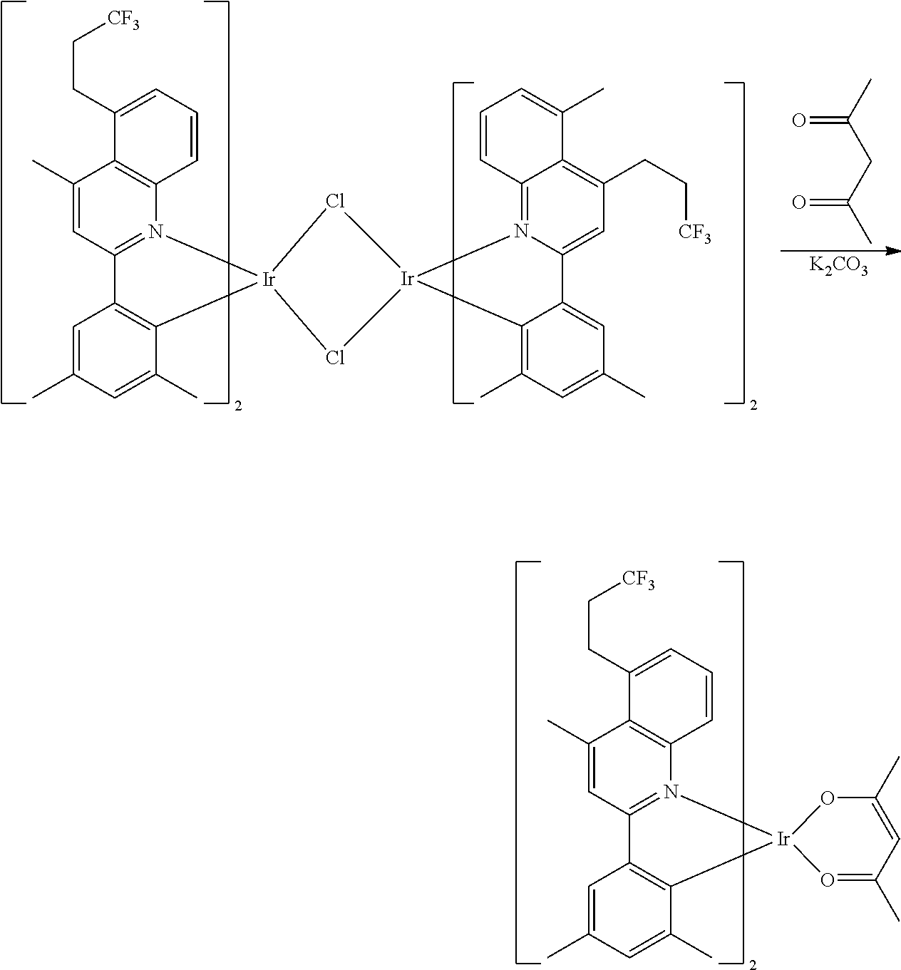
C1(C)=CC2=N(C3=C1C(CC[CF3])=CC=C3)[Ir]1(C3=C2C=C(C)C=C3C)Cl[Ir]2(N3=C4C(=C(CC[CF3])C=C3C3=CC(C)=CC(C)=C32)C(C)=CC=C4)Cl1.CC(CC(C)=O)=O.[K2CO3].C1(C)=CC2=N(C3=C1C(CC[CF3])=CC=C3)[Ir]1(C3=C2C=C(C)C=C3C)O=C(C)C=C(C)O1
